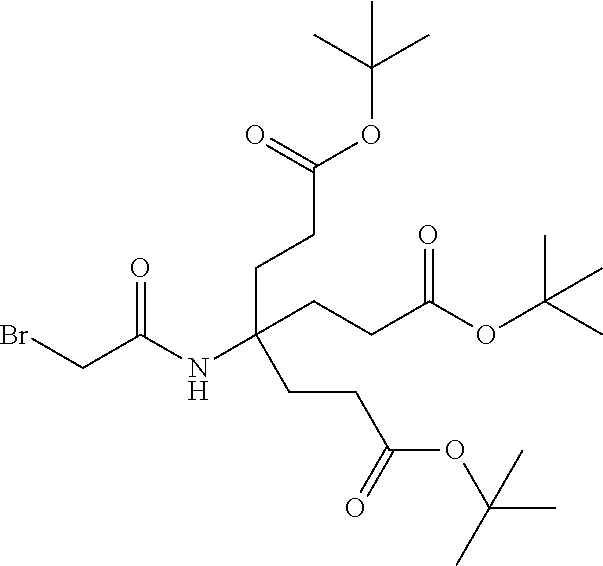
BrCC(NC(CCC(OC(C)(C)C)=O)(CCC(OC(C)(C)C)=O)CCC(OC(C)(C)C)=O)=O
